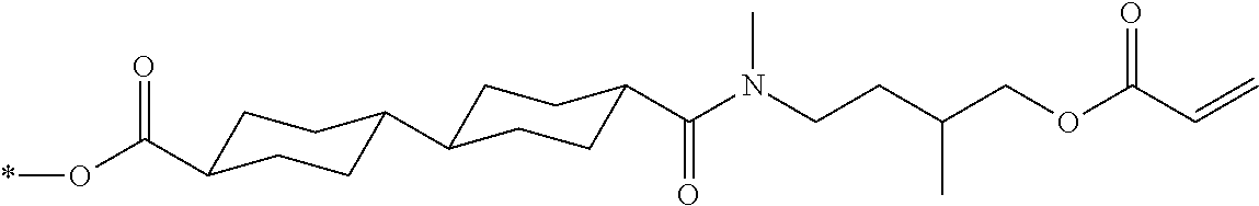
C1C(C(O*)=O)CCC(C2CCC(C(N(C)CCC(COC(C=C)=O)C)=O)CC2)C1
